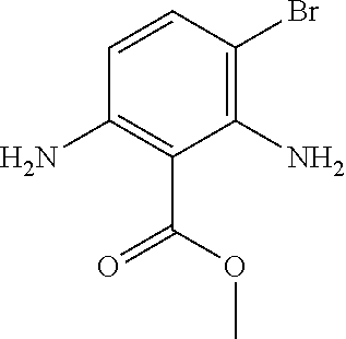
C1(N)=C(C(=O)OC)C(N)=C(Br)C=C1
